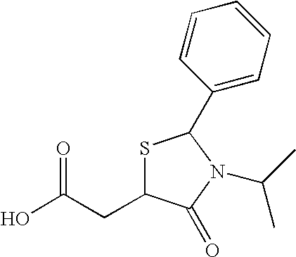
OC(CC1SC(C2=CC=CC=C2)N(C(C)C)C1=O)=O
